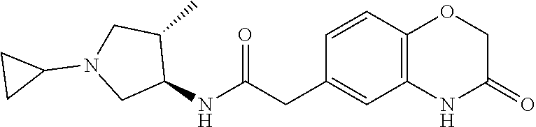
C1=CC(CC(NC2C(C)CN(C3CC3)C2)=O)=CC2=C1OCC(=O)N2
